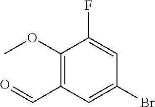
C1(OC)=C(C=O)C=C(Br)C=C1F
